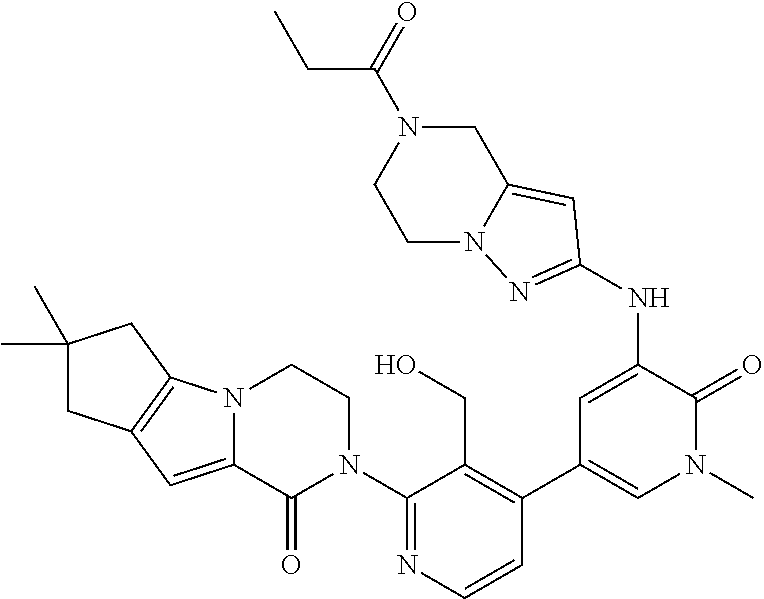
C1=CN=C(N2CCN3C(=CC4=C3CC(C)(C)C4)C2=O)C(CO)=C1C1=CN(C)C(=O)C(NC2=NN3CCN(C(=O)CC)CC3=C2)=C1
